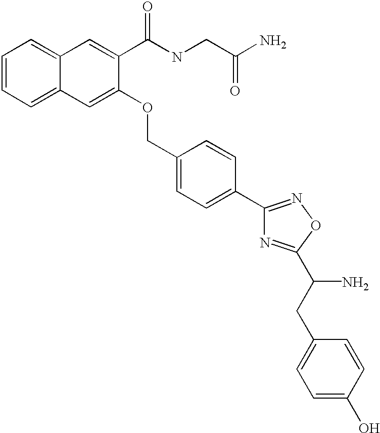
C1=CC=C2C(=C1)C=C(C(NCC(N)=O)=O)C(OCC1=CC=C(C3=NOC(C(CC4=CC=C(O)C=C4)N)=N3)C=C1)=C2
